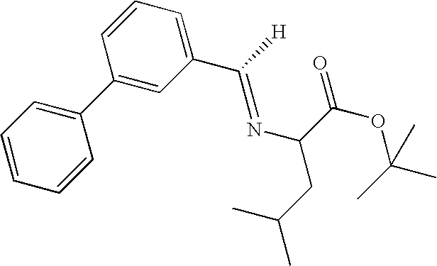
C1(C([H])=NC(C(OC(C)(C)C)=O)CC(C)C)=CC=CC(C2=CC=CC=C2)=C1
